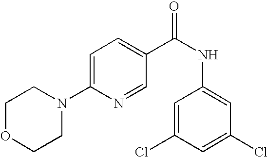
C1OCCN(C2=CC=C(C(NC3=CC(Cl)=CC(Cl)=C3)=O)C=N2)C1
